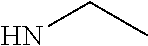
C(N)C
